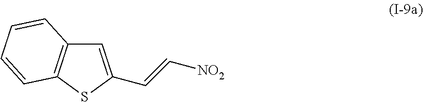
C1=C(C=C[NO2])SC2=C1C=CC=C2
